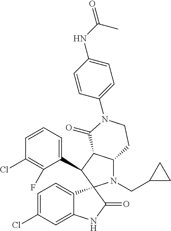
C1(C2C3C(N(CC4CC4)C24C2=CC=C(Cl)C=C2NC4=O)CCN(C2=CC=C(NC(=O)C)C=C2)C3=O)=CC=CC(Cl)=C1F
